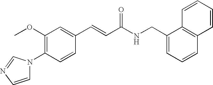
C1(OC)=C(N2C=CN=C2)C=CC(C=CC(NCC2=CC=CC3=C2C=CC=C3)=O)=C1
